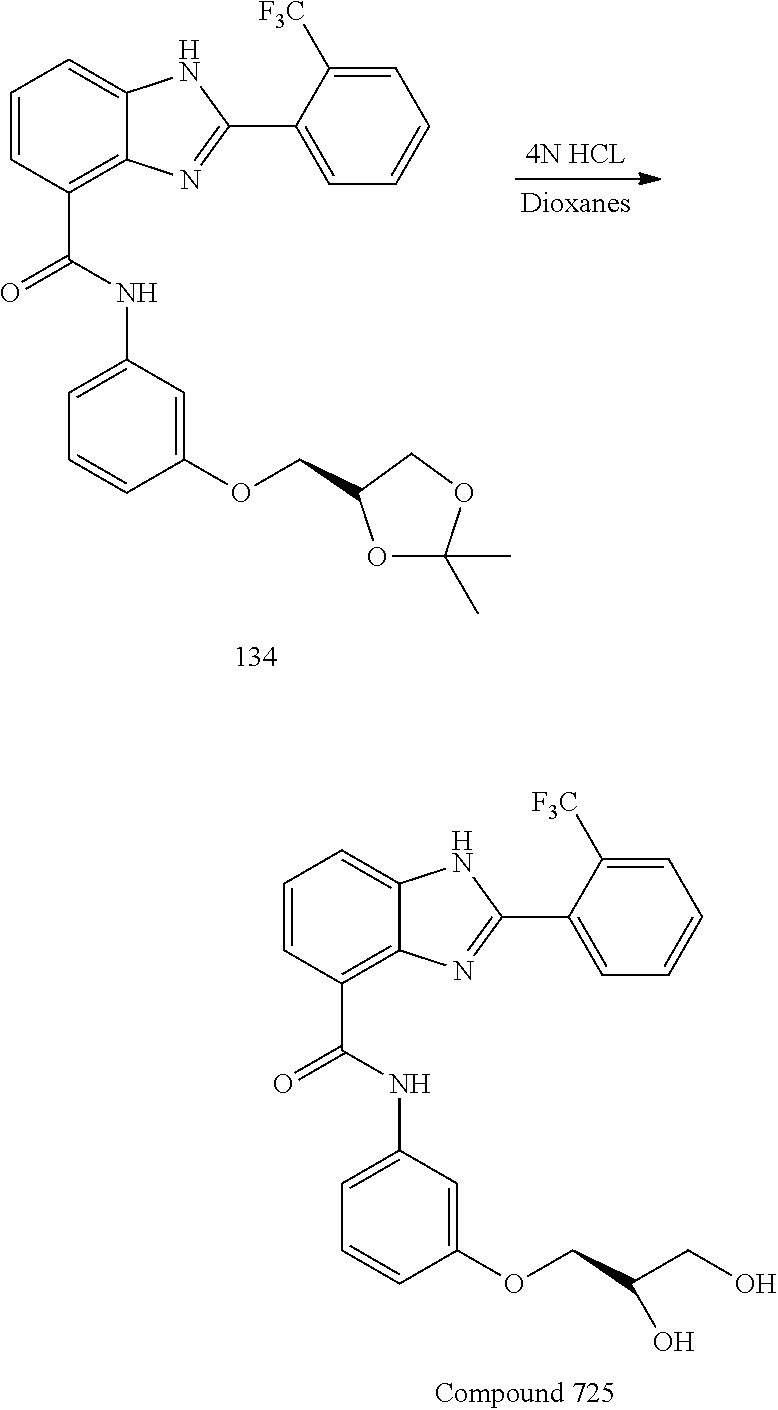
C1=CC(C(=O)NC2=CC=CC(OCC3OC(C)(C)OC3)=C2)=C2C(=C1)NC(C1=CC=CC=C1[F3C])=N2.C1=CC(C(=O)NC2=CC=CC(OCC(CO)O)=C2)=C2C(=C1)NC(C1=CC=CC=C1[F3C])=N2
